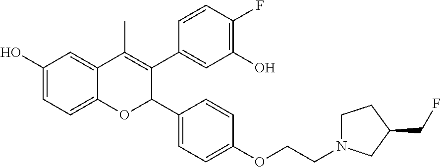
C1(O)=CC=C2C(=C1)C(C)=C(C1=CC(O)=C(F)C=C1)C(C1=CC=C(OCCN3CCC(CF)C3)C=C1)O2
